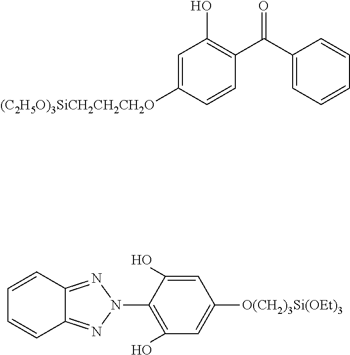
C1=CC2=NN(C3=C(O)C=C([O(CH2)3Si(OEt)3])C=C3O)N=C2C=C1.O=C(C1=CC=CC=C1)C1=C(O)C=C([(C2H5O)3SiCH2CH2CH2O])C=C1
